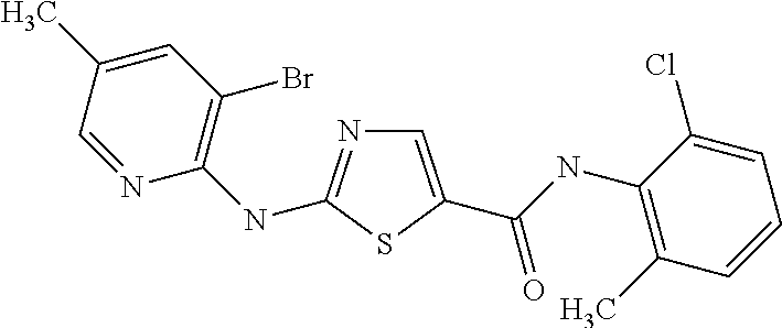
C1=C(C(NC2=C(C)C=CC=C2Cl)=O)SC(NC2=C(Br)C=C(C)C=N2)=N1
